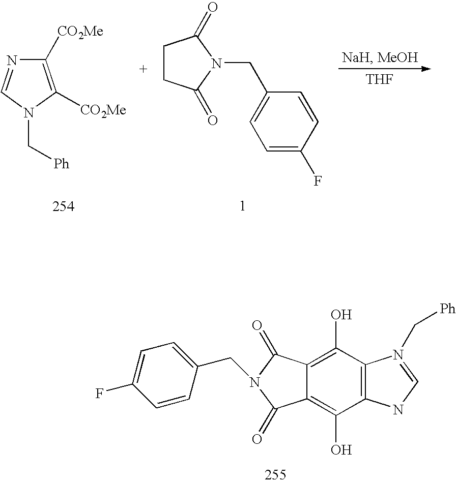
C1([CO2Me])=C([CO2Me])N(C[Ph])C=N1.C1CC(=O)N(CC2=CC=C(F)C=C2)C1=O.[THF].C12=C(C(O)=C3C(=C1O)C(=O)N(CC1=CC=C(F)C=C1)C3=O)N(C[Ph])=CN2
